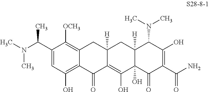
C1(C(N(C)C)C)=CC(O)=C2C(=C1[OCH3])CC1([H])C(=C(O)C3(O)C([H])(C1)C(N(C)C)C(O)=C(C(N)=O)C3=O)C2=O
